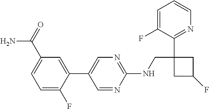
C1(NCC2(C3=NC=CC=C3F)CC(F)C2)=NC=C(C2=CC(C(=O)N)=CC=C2F)C=N1
